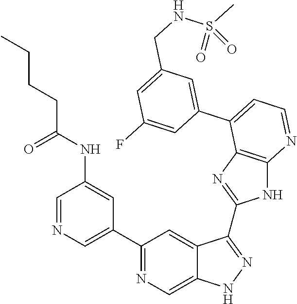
C1=NC=C(C2=NC=C3C(=C2)C(C2=NC4=C(N2)N=CC=C4C2=CC(CNS(C)(=O)=O)=CC(F)=C2)=NN3)C=C1NC(CCCC)=O
